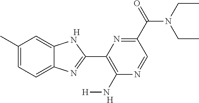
[H].[H].C1(C)=CC=C2C(=C1)NC(C1=C(N[H])N=CC(C(N(CC)CC)=O)=N1)=N2
